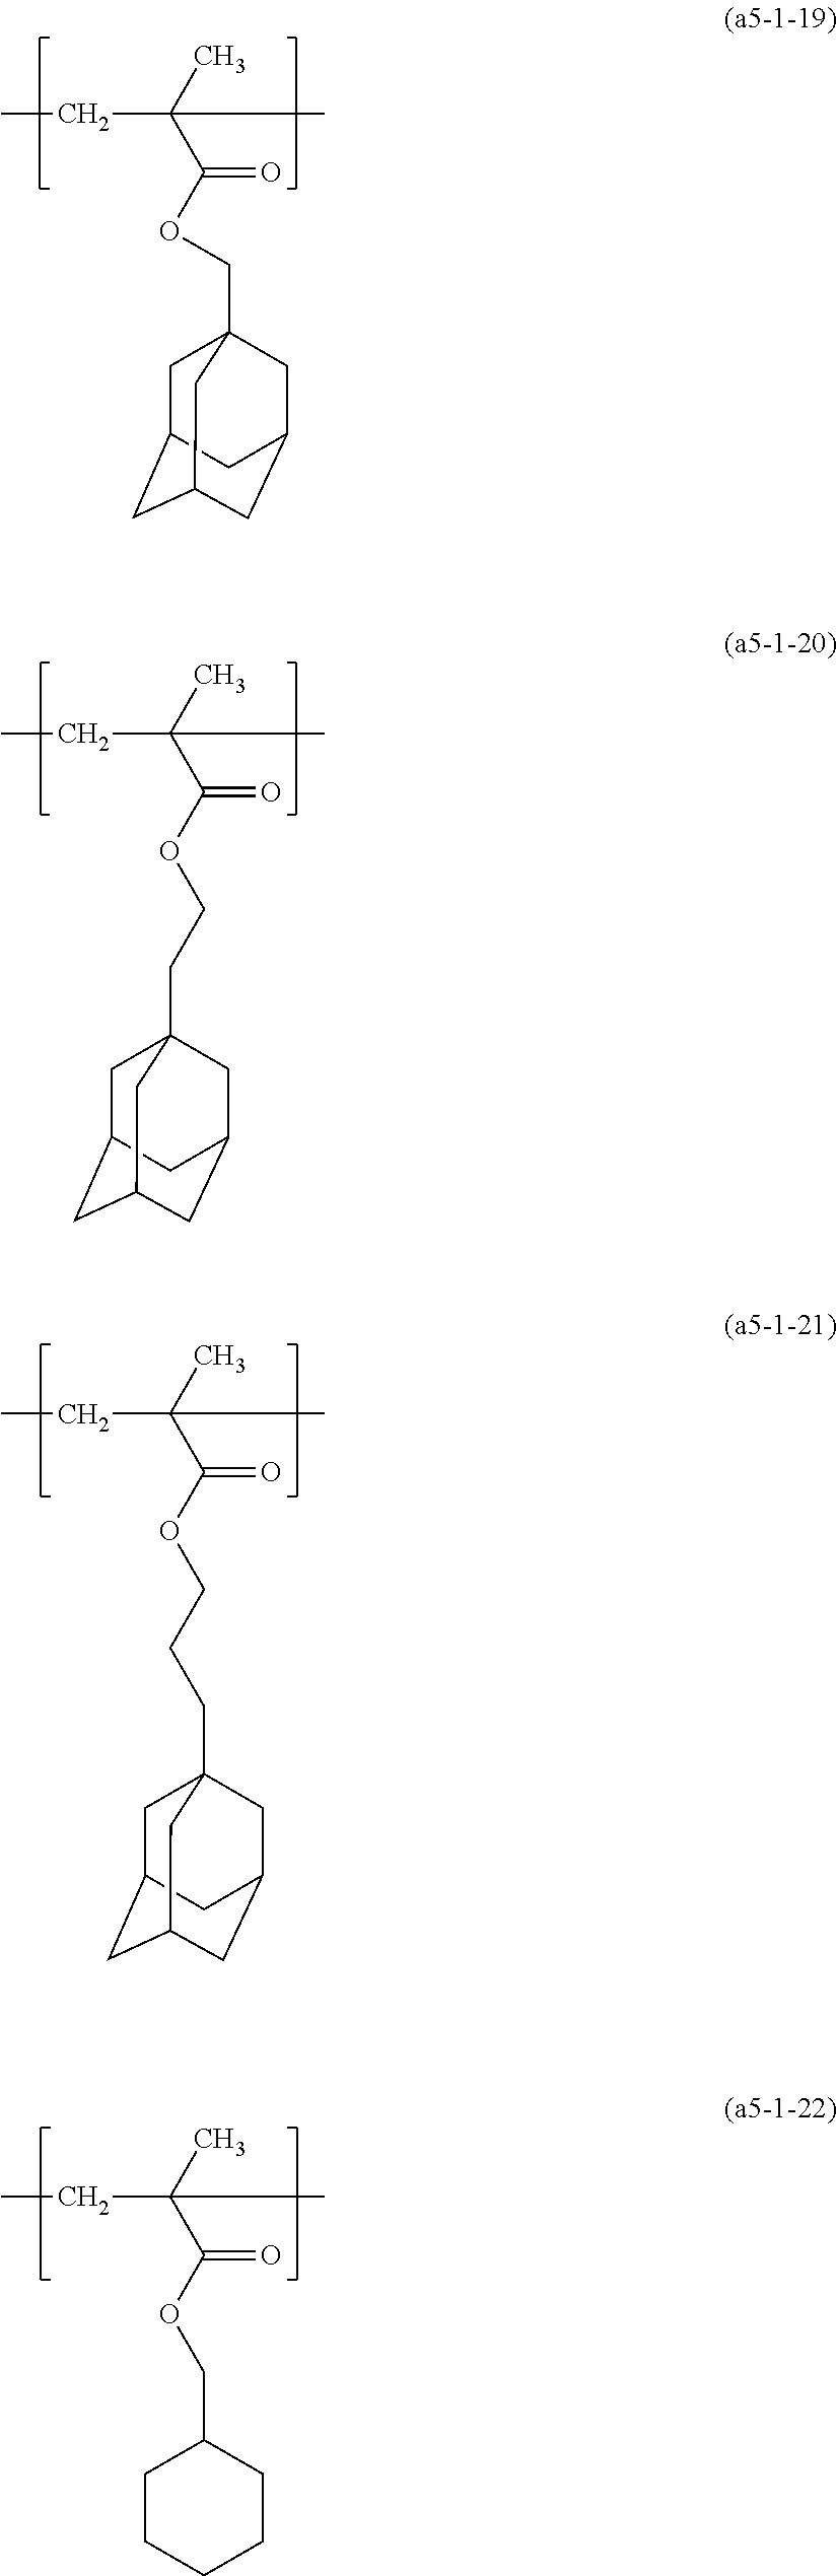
C(C(C)(CC)C)(=O)OCC12CC3CC(CC(C1)C3)C2.O(C(C(C)(CC)C)=O)CCC12CC3CC(CC(C1)C3)C2.O(C(C(C)(CC)C)=O)CCCC12CC3CC(CC(C1)C3)C2.O(C(C(C)(CC)C)=O)CC1CCCCC1
